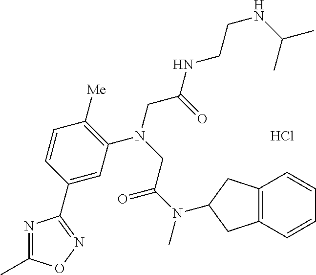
Cl.C1=C(C2=NOC(C)=N2)C=CC([Me])=C1N(CC(NCCNC(C)C)=O)CC(N(C)C1CC2=C(C=CC=C2)C1)=O
